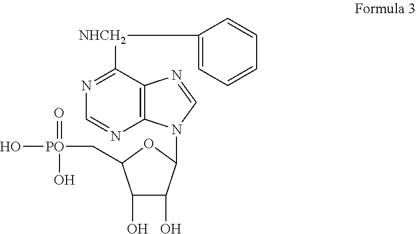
C12=C(C([NHCH2]C3=CC=CC=C3)=NC=N1)N=CN2C1C(O)C(O)C(C[PO](=O)(O)O)O1
